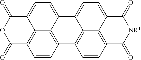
C1=CC2=C3C4=C1C(=O)OC(=O)C4=CC=C3C1=CC=C3C4=C(C(=O)[NR1]C3=O)C=CC2=C14
